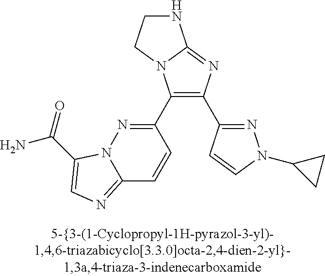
C1(C2=NN3C(=NC=C3C(N)=O)C=C2)=C(C2=NN(C3CC3)C=C2)N=C2N1CCN2
